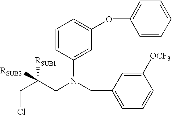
C1(OC2=CC=CC=C2)=CC=CC(N(CC(CCl)([RSUB1])[RSUB2])CC2=CC=CC([OCF3])=C2)=C1
